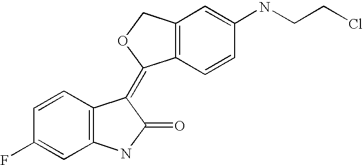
C12=C(C=C(NCCCl)C=C1)COC2=C1C2=C(C=C(F)C=C2)NC1=O
